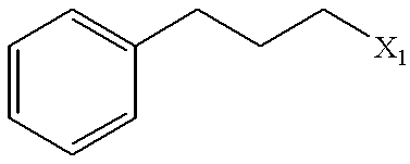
C1=CC=CC(CCC[X1])=C1
